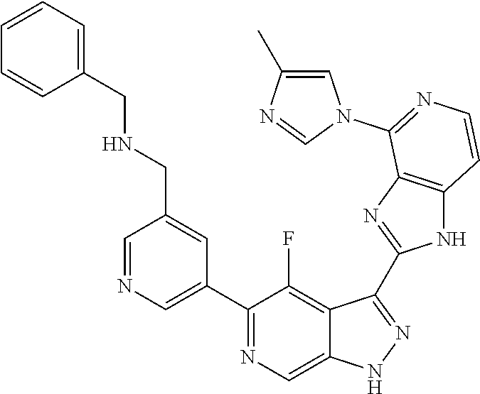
C1=NC=C(C2=NC=C3C(=C2F)C(C2=NC4=C(N2)C=CN=C4N2C=C(C)N=C2)=NN3)C=C1CNCC1=CC=CC=C1
